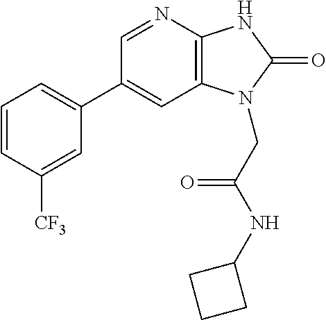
C1(C2=CC=CC([CF3])=C2)=CC2=C(N=C1)NC(=O)N2CC(NC1CCC1)=O
